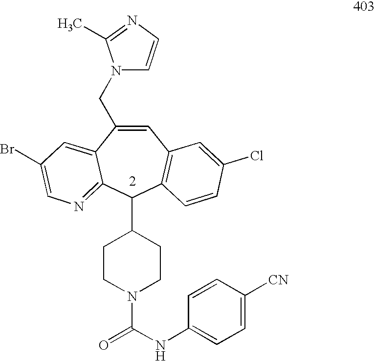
C1=C(CN2C=CN=C2C)C2=CC(Br)=CN=C2C(C2CCN(C(=O)NC3=CC=C([CN])C=C3)CC2)C2=C1C=C(Cl)C=C2
